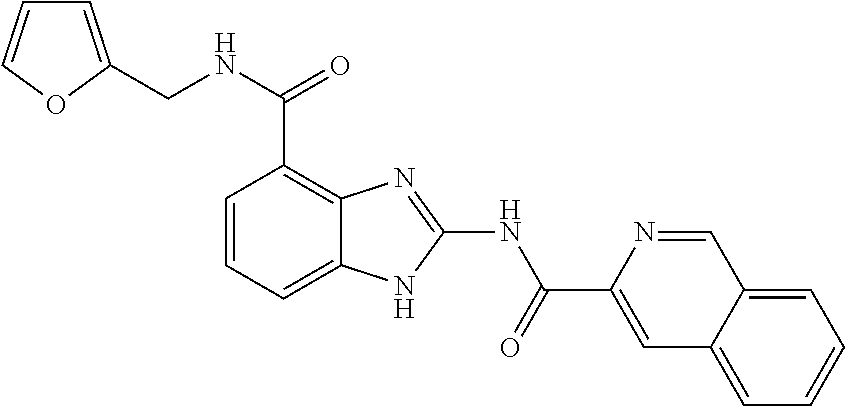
C1=CC=C2C(=C1C(NCC1=CC=CO1)=O)N=C(NC(C1=CC3=CC=CC=C3C=N1)=O)N2
